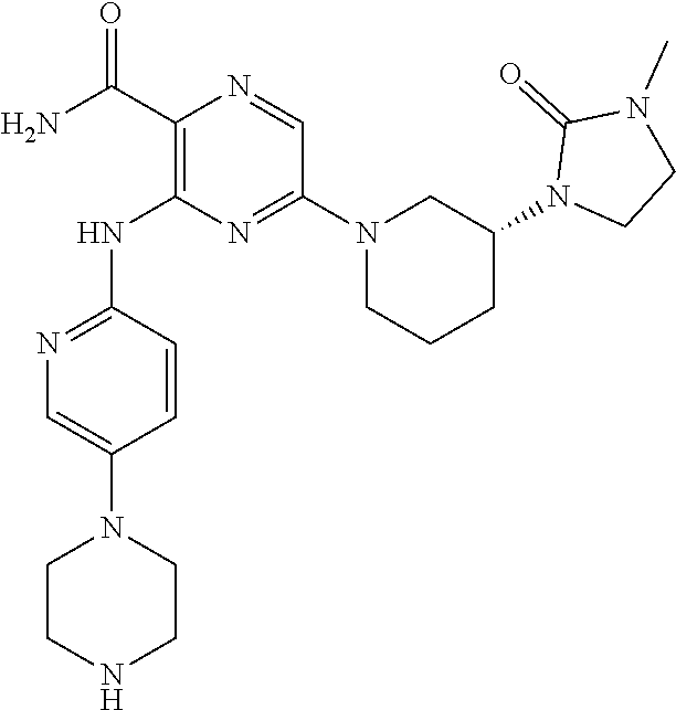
C1(C(N)=O)=C(NC2=NC=C(N3CCNCC3)C=C2)N=C(N2CCCC(N3CCN(C)C3=O)C2)C=N1
